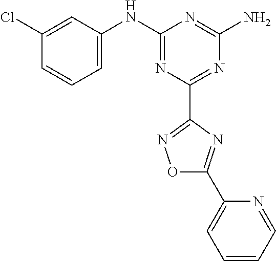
C1(Cl)=CC(NC2=NC(C3=NOC(C4=CC=CC=N4)=N3)=NC(N)=N2)=CC=C1
